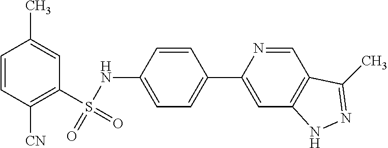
C1=CC([CN])=C(S(=O)(NC2=CC=C(C3=CC4=C(C=N3)C(C)=NN4)C=C2)=O)C=C1C
